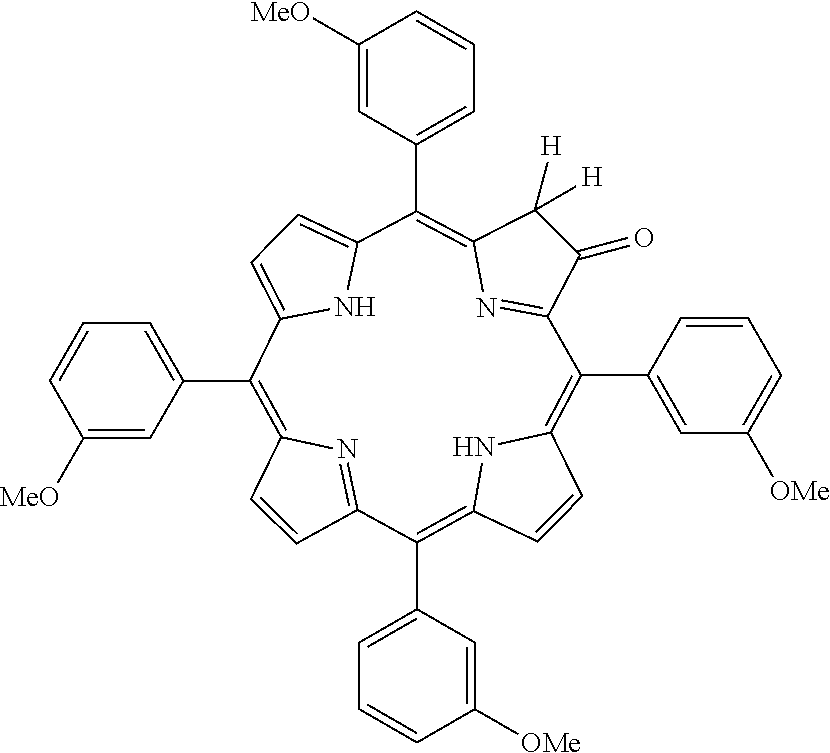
C1(C2=C3C=CC(=C(C4=CC([OMe])=CC=C4)C4=NC(=C(C5=CC=CC([MeO])=C5)C5=CC=C(N5)C(C5=CC=CC([MeO])=C5)=C5C=CC2=N5)C([H])([H])C4=O)N3)=CC=CC([OMe])=C1
